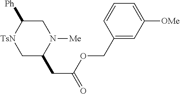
C1C([Ph])[TsN]CC(CC(=O)OCC2=CC([OMe])=CC=C2)N1[Me]
